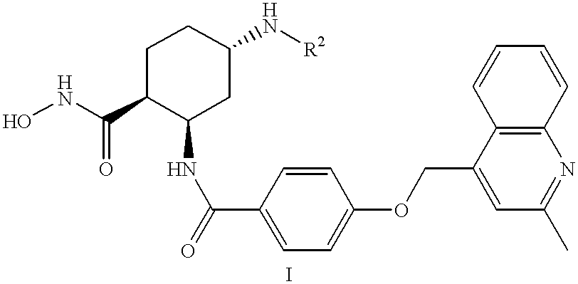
C1(NC(=O)C2=CC=C(OCC3=CC(C)=NC4=C3C=CC=C4)C=C2)CC(N[R2])CCC1C(NO)=O
